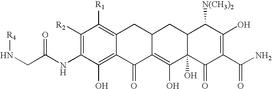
O=C(NC1=C([R2])C([R1])=C2C(=C1O)C(=O)C1=C(O)C3(O)C(CC1C2)C([N(CH3)2])C(O)=C(C(N)=O)C3=O)CN[R4]
